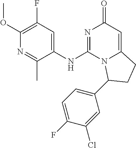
C1(OC)=C(F)C=C(NC2=NC(=O)C=C3N2C(C2=CC=C(F)C(Cl)=C2)CC3)C(C)=N1
